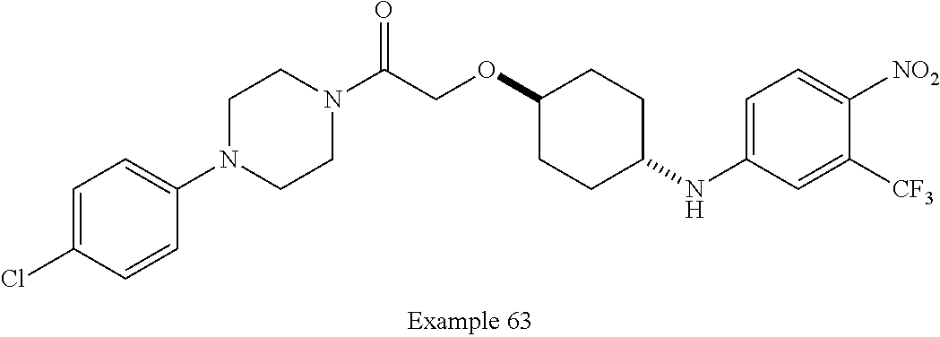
C1=C(Cl)C=CC(N2CCN(C(COC3CCC(NC4=CC=C([NO2])C([CF3])=C4)CC3)=O)CC2)=C1
